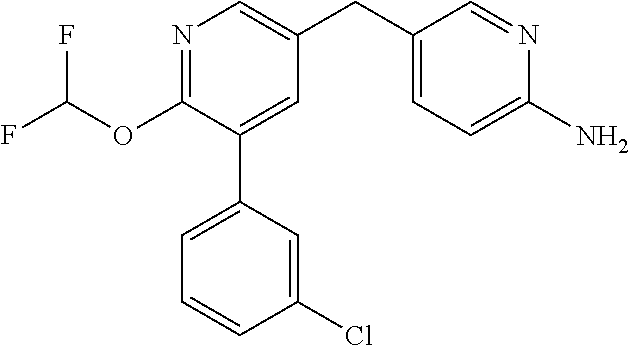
N1=C(OC(F)F)C(C2=CC=CC(Cl)=C2)=CC(CC2=CC=C(N)N=C2)=C1
